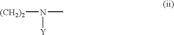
[(CH2)2]N(C)[Y]
